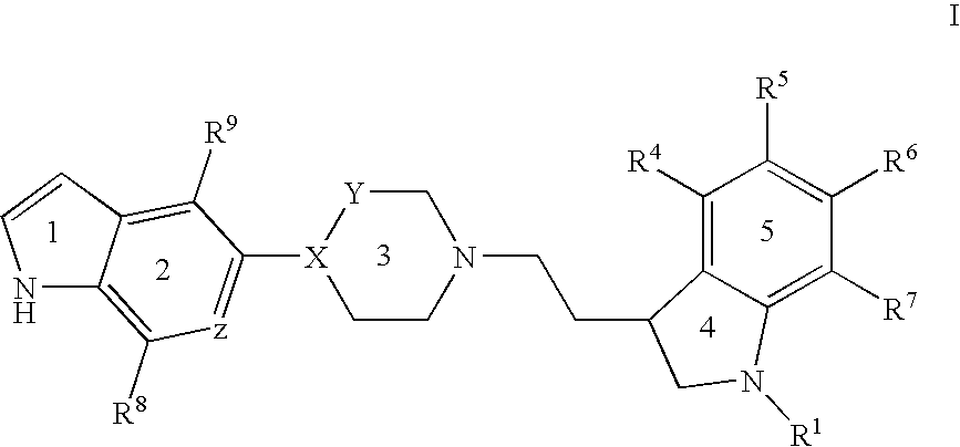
N1C2=C([R8])[z]=C([X]3CCN(CCC4C5=C([R4])C([R5])=C([R6])C([R7])=C5N([R1])C4)C[Y]3)C([R9])=C2C=C1
